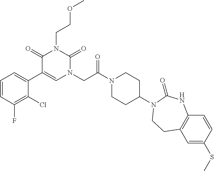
C1=CC(F)=C(Cl)C(C2=CN(CC(N3CCC(N4C(=O)NC5=C(C=C(SC)C=C5)CC4)CC3)=O)C(=O)N(CCOC)C2=O)=C1
